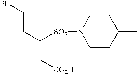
[Ph]CCC([SO2]N1CCC(C)CC1)C[CO2H]
